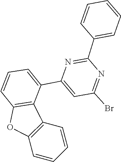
C1=C(C2=CC=CC3=C2C2=C(C=CC=C2)O3)N=C(C2=CC=CC=C2)N=C1Br
